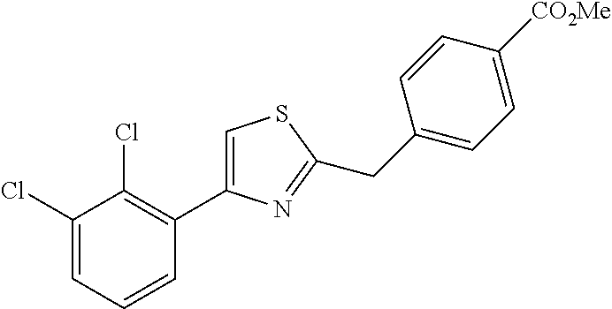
C1(Cl)=CC=CC(C2=CSC(CC3=CC=C([CO2Me])C=C3)=N2)=C1Cl
